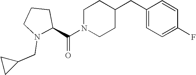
C(N1CCC(CC2=CC=C(F)C=C2)CC1)(=O)C1CCCN1CC1CC1
